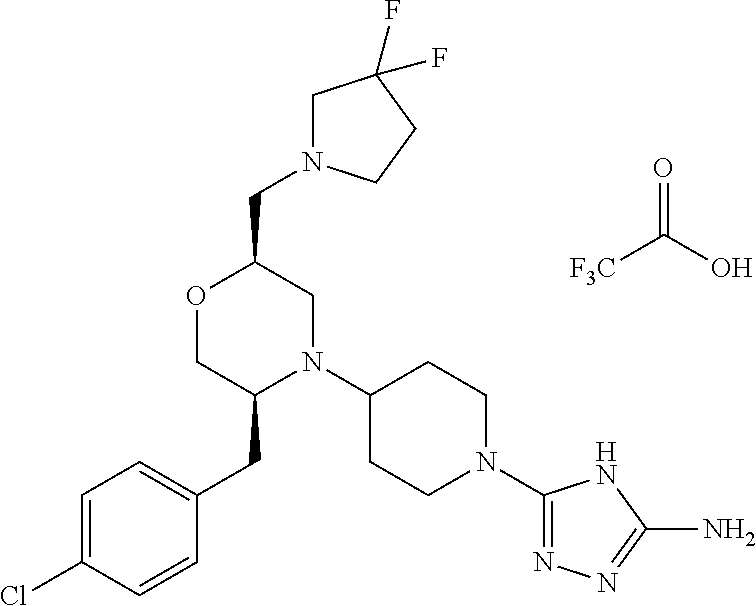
[F3C]C(O)=O.C(C1OCC(CC2=CC=C(Cl)C=C2)N(C2CCN(C3=NN=C(N)N3)CC2)C1)N1CC(F)(F)CC1
